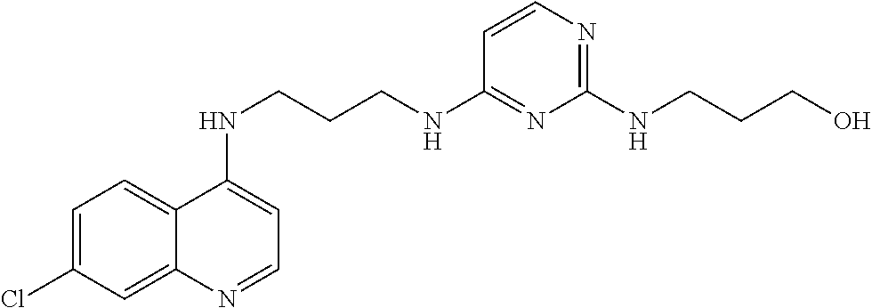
C12=CC=C(Cl)C=C1N=CC=C2NCCCNC1=NC(NCCCO)=NC=C1
